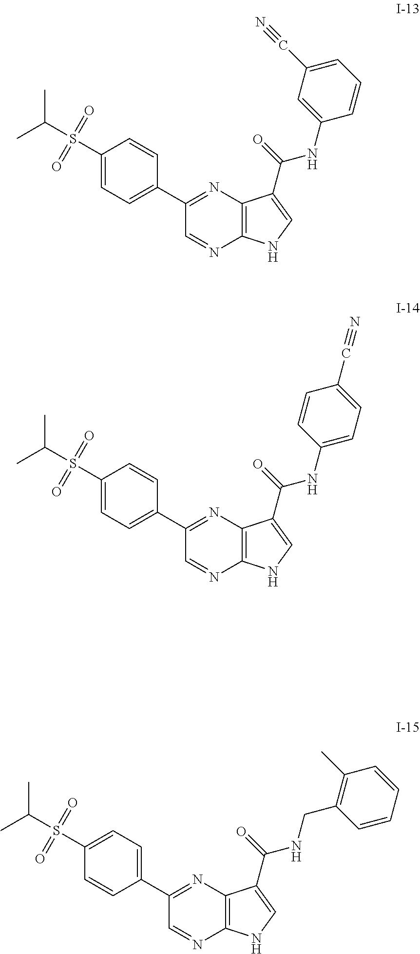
C1(S(C(C)C)(=O)=O)=CC=C(C2=NC3=C(N=C2)NC=C3C(=O)NC2=CC(C#N)=CC=C2)C=C1.C1(S(C(C)C)(=O)=O)=CC=C(C2=NC3=C(N=C2)NC=C3C(=O)NC2=CC=C(C#N)C=C2)C=C1.C1(S(C(C)C)(=O)=O)=CC=C(C2=NC3=C(N=C2)NC=C3C(=O)NCC2=C(C)C=CC=C2)C=C1
